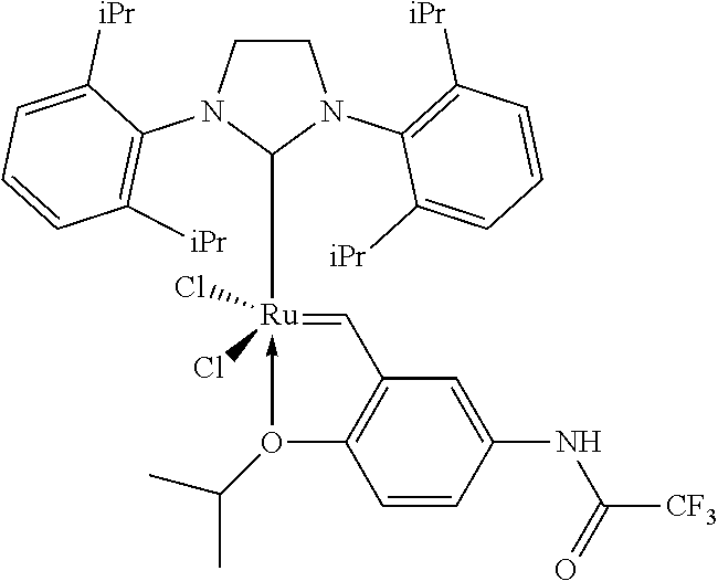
C1CN(C2=C([iPr])C=CC=C2[iPr])C([Ru](=CC2=C(O(->C)C(C)C)C=CC(NC([CF3])=O)=C2)(Cl)Cl)N1C1=C([iPr])C=CC=C1[iPr]
